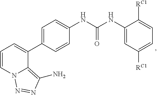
C1(C2=CC=C(NC(=O)NC3=CC([RC1])=CC=C3[RC1])C=C2)=CC=CN2C1=C(N)N=N2
